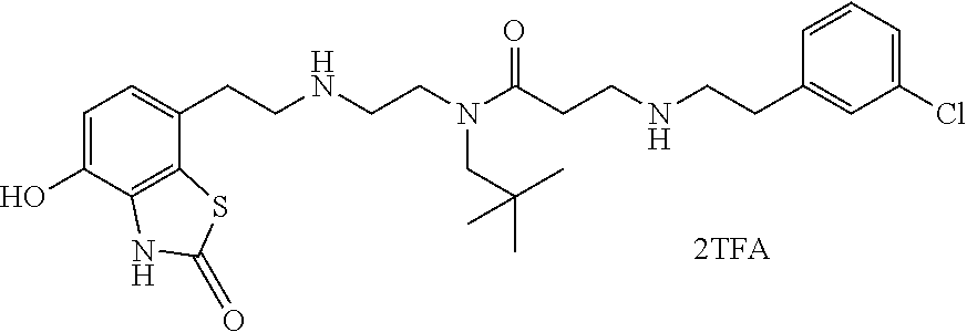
C1=C(O)C2=C(C(CCNCCN(C(CCNCCC3=CC(Cl)=CC=C3)=O)CC(C)(C)C)=C1)SC(=O)N2
